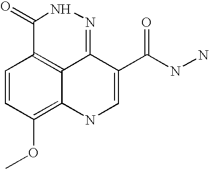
C1=CC(OC)=C2C3=C1C(=O)NN=C3C(C(NN)=O)=CN2
